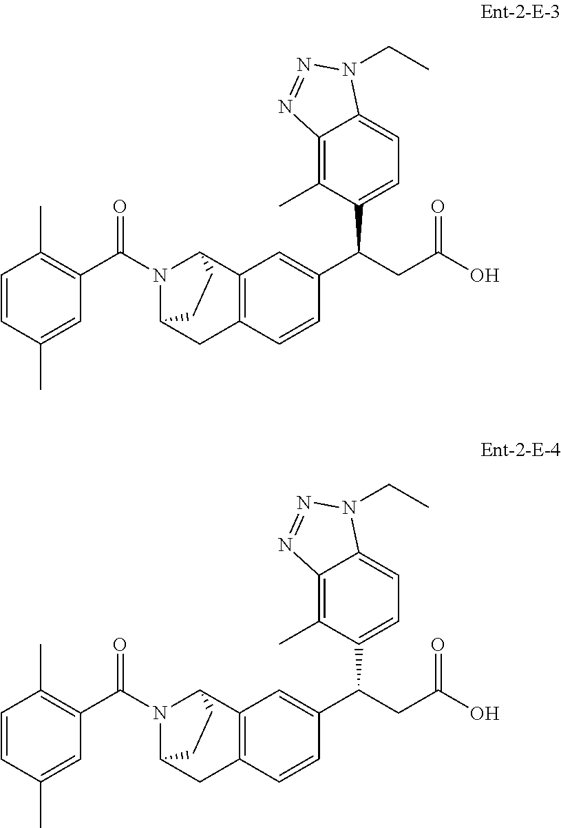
C1=CC(C)=CC(C(N2C3CC4=C(C2CC3)C=C(C(CC(O)=O)C2=CC=C3C(=C2C)N=NN3CC)C=C4)=O)=C1C.C1=CC(C)=CC(C(N2C3CC4=C(C2CC3)C=C(C(CC(O)=O)C2=CC=C3C(=C2C)N=NN3CC)C=C4)=O)=C1C
